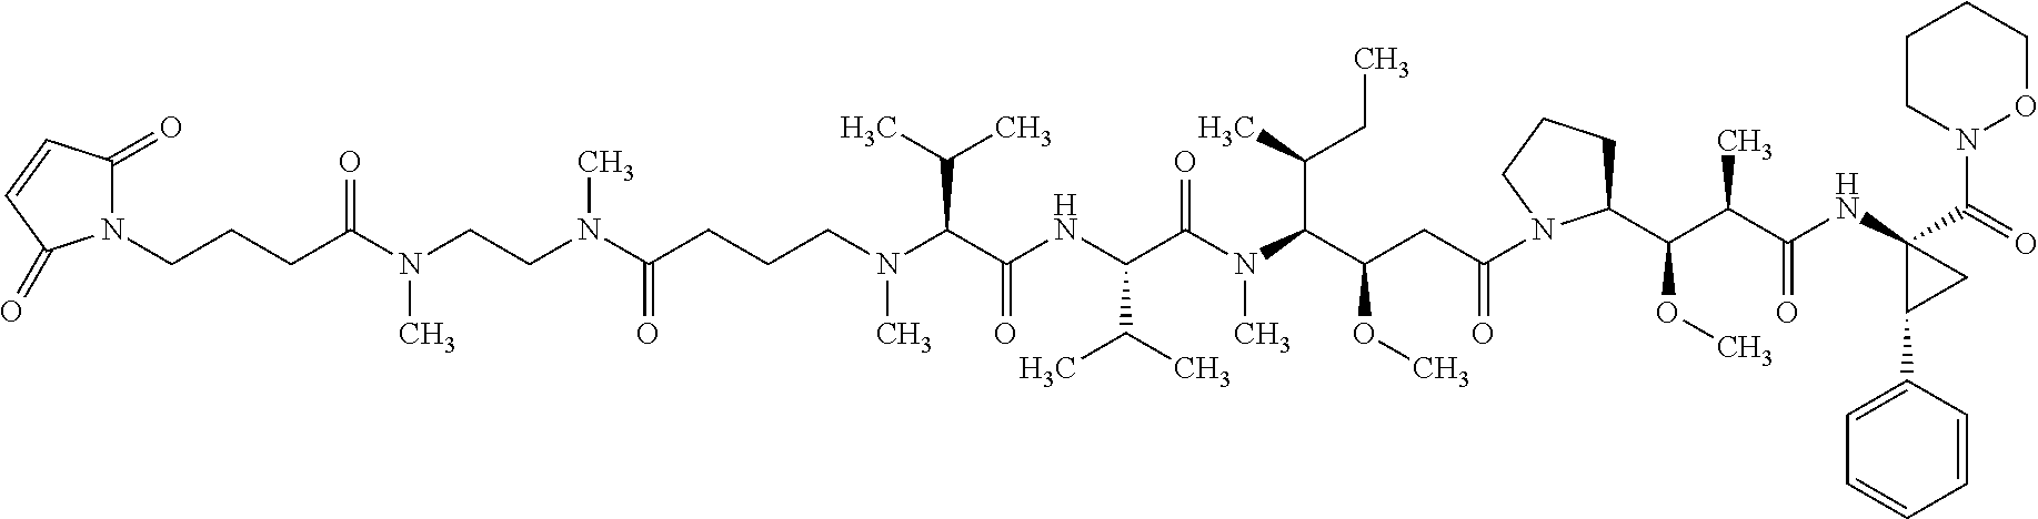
C(N(C)C(C(NC(C(N(C(C(CC(=O)N1CCCC1C(C(C(NC1(C(=O)N2OCCCC2)C(C2=CC=CC=C2)C1)=O)C)OC)OC)C(C)CC)C)=O)C(C)C)=O)C(C)C)CCC(=O)N(C)CCN(C(CCCN1C(=O)C=CC1=O)=O)C
